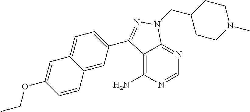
C1=NC(N)=C2C(=N1)N(CC1CCN(C)CC1)N=C2C1=CC=C2C(=C1)C=CC(OCC)=C2
